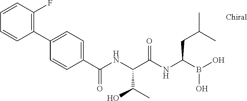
C1(C(NC(C(NC(B(O)O)CC(C)C)=O)C(C)O)=O)=CC=C(C2=C(F)C=CC=C2)C=C1
